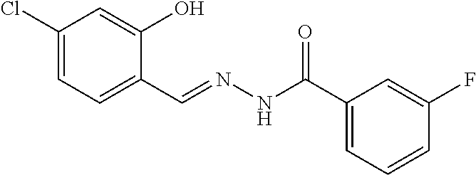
C1(Cl)=CC=C(C=NNC(C2=CC=CC(F)=C2)=O)C(O)=C1
